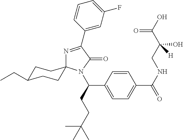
N1=C(C2=CC(F)=CC=C2)C(=O)N(C(C2=CC=C(C(NCC(C(O)=O)(O)[H])=O)C=C2)CCC(C)(C)C)C12CCC(CC)CC2
